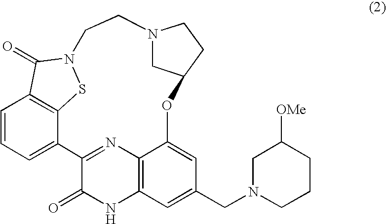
C1=CC=C2C3=C1C(=O)N(S3)CCN1CC(CC1)OC1=CC(CN3CCCC([OMe])C3)=CC3=C1N=C2C(=O)N3
